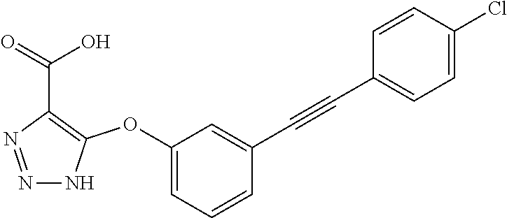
N1=NC(C(=O)O)=C(OC2=CC=CC(C#CC3=CC=C(Cl)C=C3)=C2)N1
